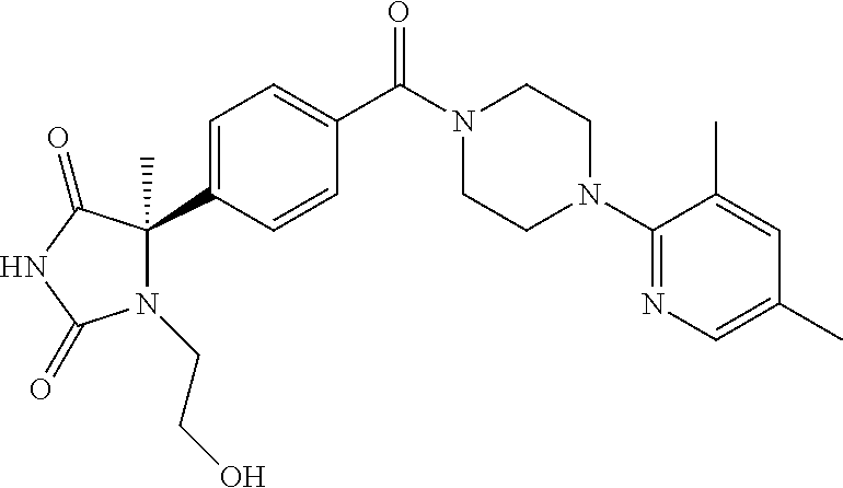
C1=C(C2(C)N(CCO)C(=O)NC2=O)C=CC(C(N2CCN(C3=NC=C(C)C=C3C)CC2)=O)=C1
